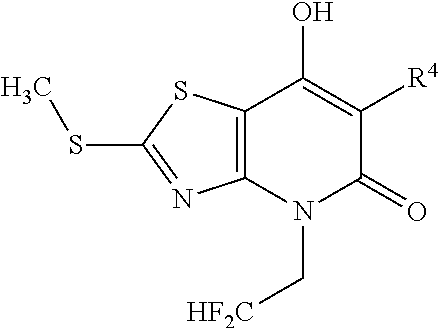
C12=C(N(C[HF2C])C(=O)C([R4])=C1O)N=C(SC)S2
